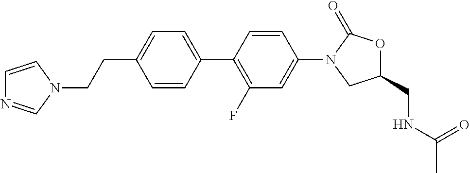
C1(CCN2C=CN=C2)=CC=C(C2=C(F)C=C(N3CC(CNC(C)=O)OC3=O)C=C2)C=C1
